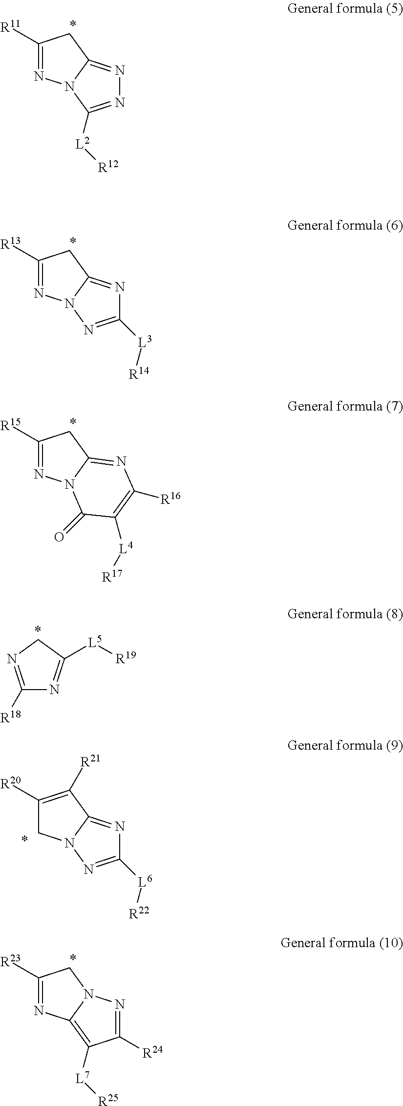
C1([R11])=NN2C(=NN=C2[L2][R12])C1.C1([R13])=NN2C(=NC([L3][R14])=N2)C1.C1([R15])=NN2C(=NC([R16])=C([L4][R17])C2=O)C1.C1([R20])=C([R21])C2=NC([L6][R22])=NN2C1.C1([R23])=NC2=C([L7][R25])C([R24])=NN2C1.C1([R18])=NCC([L5][R19])=N1
